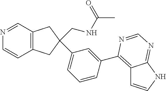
C12=C(CC(CNC(C)=O)(C3=CC=CC(C4=C5C=CNC5=NC=N4)=C3)C1)C=CN=C2
